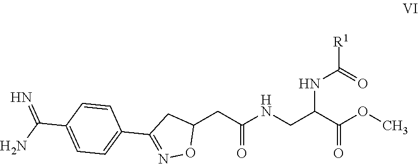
C1=CC(C2=NOC(CC(NCC(C(=O)OC)NC(=O)[R1])=O)C2)=CC=C1C(N)=N
